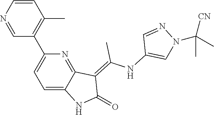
C1=CN=CC(C2=CC=C3C(=N2)C(=C(NC2=CN(C([CN])(C)C)N=C2)C)C(=O)N3)=C1C
